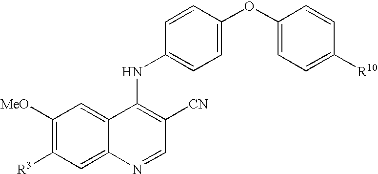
C1([MeO])=C([R3])C=C2C(=C1)C(NC1=CC=C(OC3=CC=C([R10])C=C3)C=C1)=C([CN])C=N2
